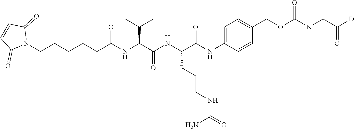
N1(CCCCCC(NC(C(NC(C(NC2=CC=C(COC(=O)N(CC([D])=O)C)C=C2)=O)CCCNC(=O)N)=O)C(C)C)=O)C(=O)C=CC1=O
